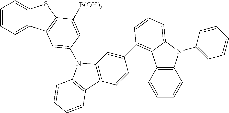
C1=CC=C2C(=C1)SC1=C2C=C(N2C3=C(C=CC(C4=C5C6=C(C=CC=C6)N(C6=CC=CC=C6)C5=CC=C4)=C3)C3=C2C=CC=C3)C=C1[B(OH)2]
